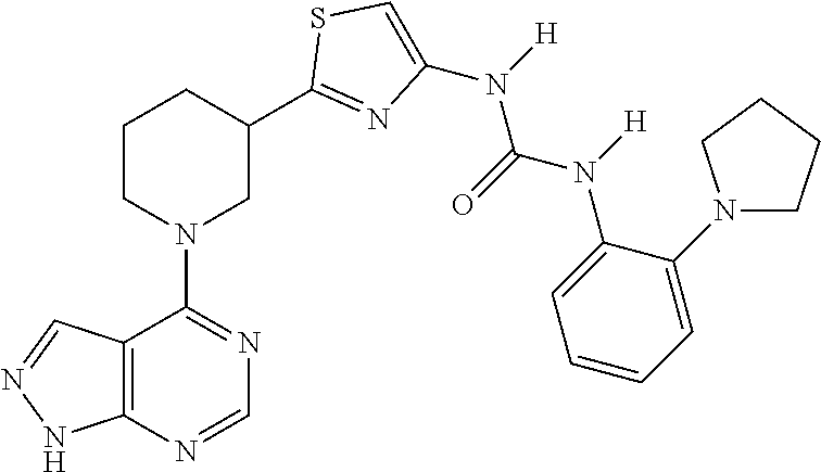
C12=C(N=CN=C1N1CC(C3=NC(N([H])C(=O)N(C4=CC=CC=C4N4CCCC4)[H])=CS3)CCC1)NN=C2
